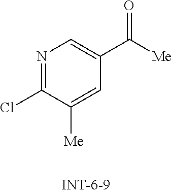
N1=C(Cl)C([Me])=CC(C([Me])=O)=C1
